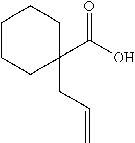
O=C(O)C1(CC=C)CCCCC1
